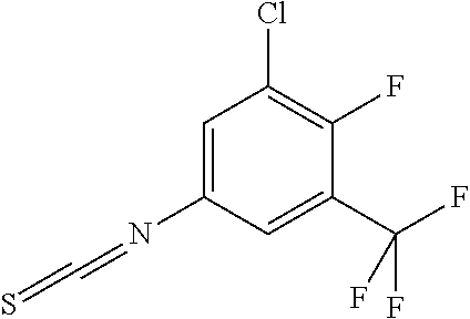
N(C1=CC(Cl)=C(F)C(C(F)(F)F)=C1)=C=S
